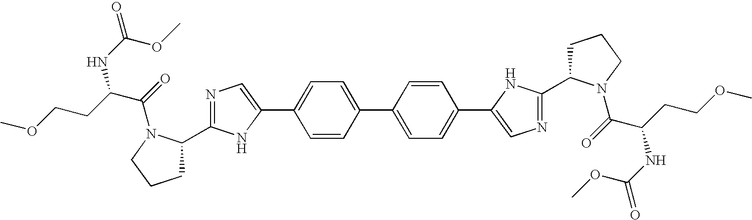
C1C(C2=NC=C(C3=CC=C(C4=CC=C(C5=CN=C(C6CCCN6C(=O)C(NC(OC)=O)CCOC)N5)C=C4)C=C3)N2)N(C(=O)C(NC(OC)=O)CCOC)CC1
